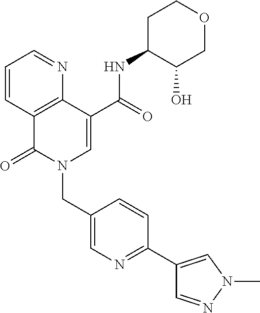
C1=CC2=C(N=C1)C(C(=O)NC1C(O)COCC1)=CN(CC1=CN=C(C3=CN(C)N=C3)C=C1)C2=O
